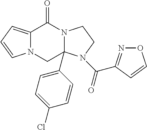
C12=CC=CN1CC1(C3=CC=C(Cl)C=C3)N(C2=O)CCN1C(=O)C1=NOC=C1
